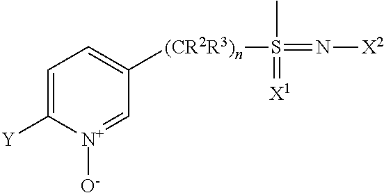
C1=C([Y])[N+]([O-])=CC([(CR2R3)n]S(=N[X2])(C)=[X1])=C1
